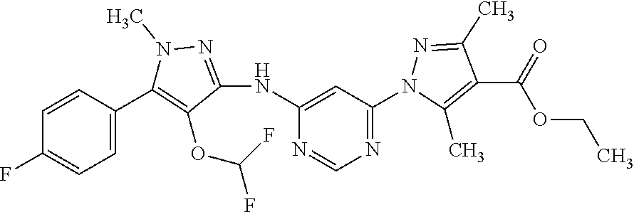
FC1=CC=C(C2=C(OC(F)F)C(NC3=CC(N4N=C(C)C(C(OCC)=O)=C4C)=NC=N3)=NN2C)C=C1
